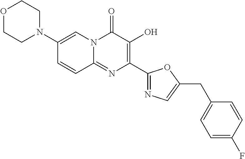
O1CCN(C2=CN3C(=NC(C4=NC=C(CC5=CC=C(F)C=C5)O4)=C(O)C3=O)C=C2)CC1
